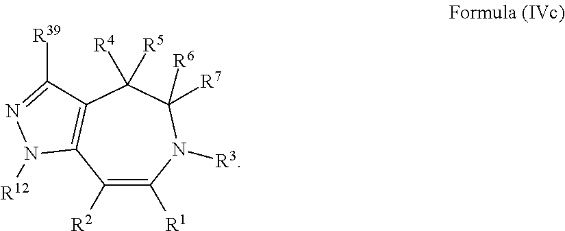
C1([R2])=C([R1])N([R3])C([R6])([R7])C([R5])([R4])C2=C1N([R12])N=C2[R39]
